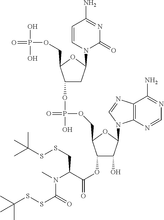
N1=C(N)C2=C(N=C1)N(C1C(O)C(OC(=O)C(N(C)C(=O)SSC(C)(C)C)CSSC(C)(C)C)C(COP(=O)(O)OC3CC(N4C(=O)N=C(N)C=C4)OC3COP(=O)(O)O)O1)C=N2
